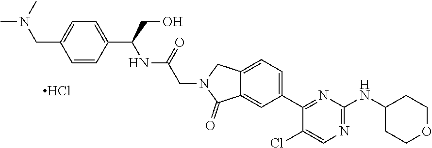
C12=CC(C3=NC(NC4CCOCC4)=NC=C3Cl)=CC=C1CN(CC(NC(C1=CC=C(CN(C)C)C=C1)CO)=O)C2=O.Cl
